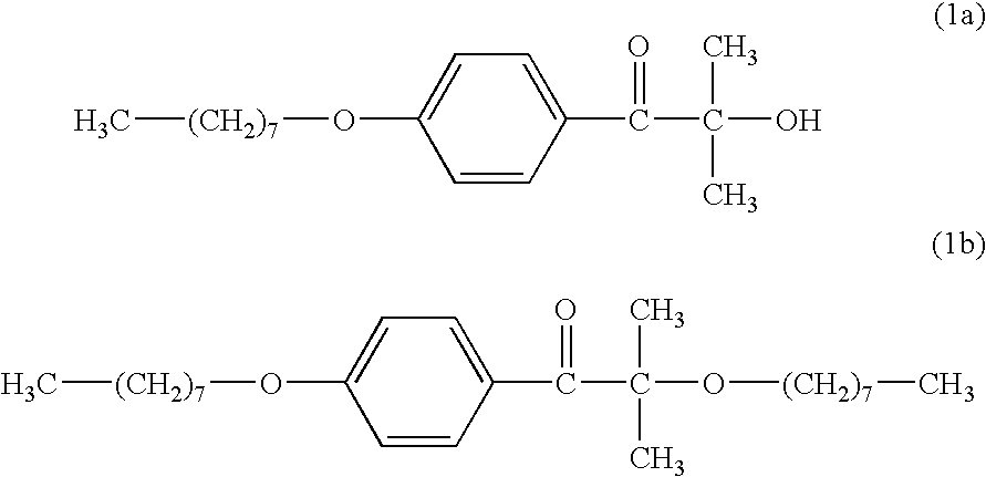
C1=CC(C(C(O)(C)C)=O)=CC=C1O[(CH2)7]C.C1=CC(C(C(O[(CH2)7]C)(C)C)=O)=CC=C1O[(CH2)7]C
